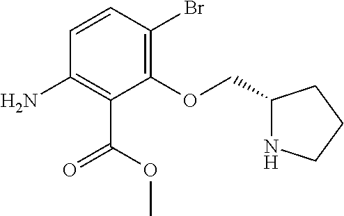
NC1=C(C(=O)OC)C(OCC2NCCC2)=C(Br)C=C1
